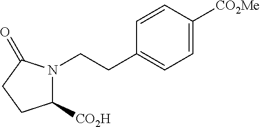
C1([CO2H])N(CCC2=CC=C([CO2Me])C=C2)C(=O)CC1
